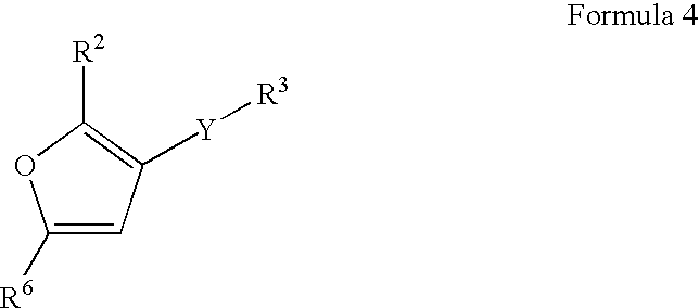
C1([R6])=CC([Y][R3])=C([R2])O1
